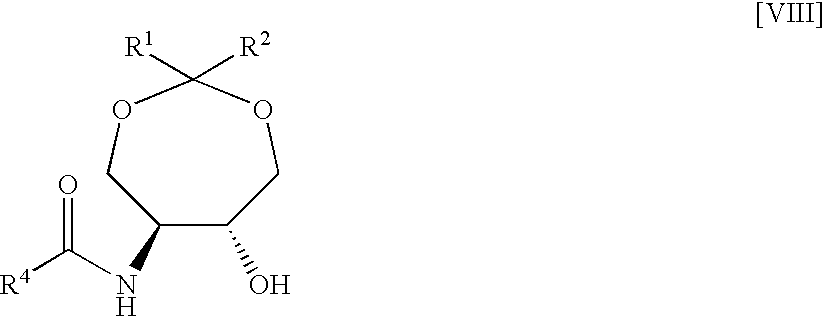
C1(NC([R4])=O)C(O)COC([R1])([R2])OC1
